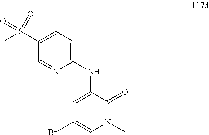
C1(NC2=CC(Br)=CN(C)C2=O)=CC=C(S(C)(=O)=O)C=N1
